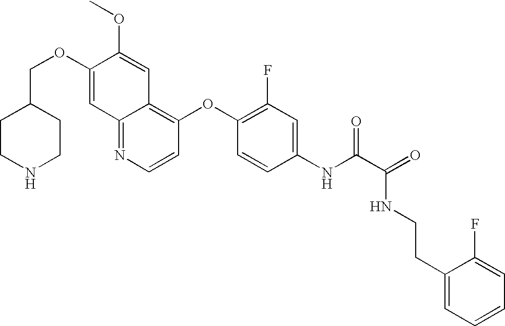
C(OC1=CC2=NC=CC(OC3=C(F)C=C(NC(C(=O)NCCC4=CC=CC=C4F)=O)C=C3)=C2C=C1OC)C1CCNCC1
